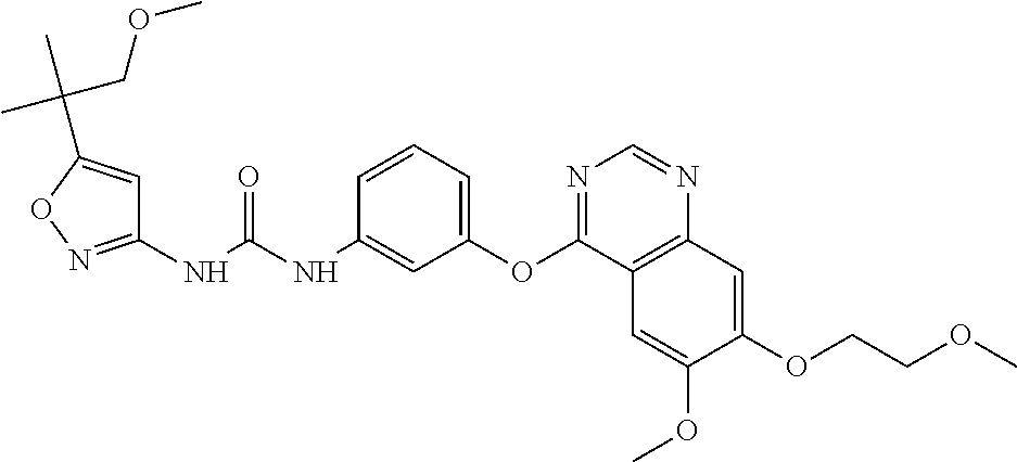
C1(NC(NC2=CC(OC3=NC=NC4=C3C=C(OC)C(OCCOC)=C4)=CC=C2)=O)=NOC(C(C)(COC)C)=C1
